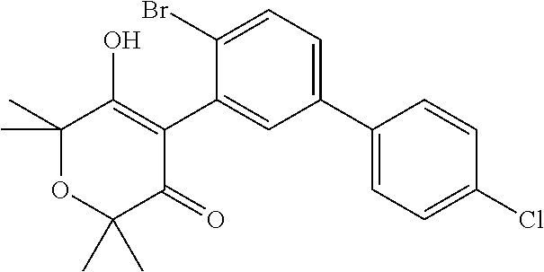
C1(C)(C)OC(C)(C)C(=O)C(C2=CC(C3=CC=C(Cl)C=C3)=CC=C2Br)=C1O
